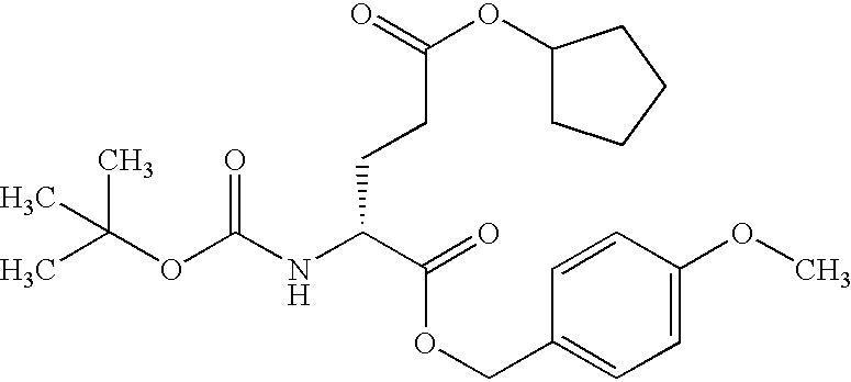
CC(OC(NC(C(OCC1=CC=C(OC)C=C1)=O)CCC(OC1CCCC1)=O)=O)(C)C
